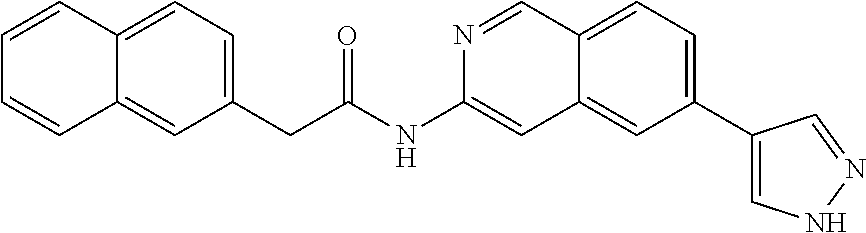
C12=CC=C(CC(=O)NC3=CC4=CC(C5=CNN=C5)=CC=C4C=N3)C=C1C=CC=C2
